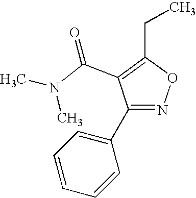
C1=C(C2=NOC(CC)=C2C(N(C)C)=O)C=CC=C1
